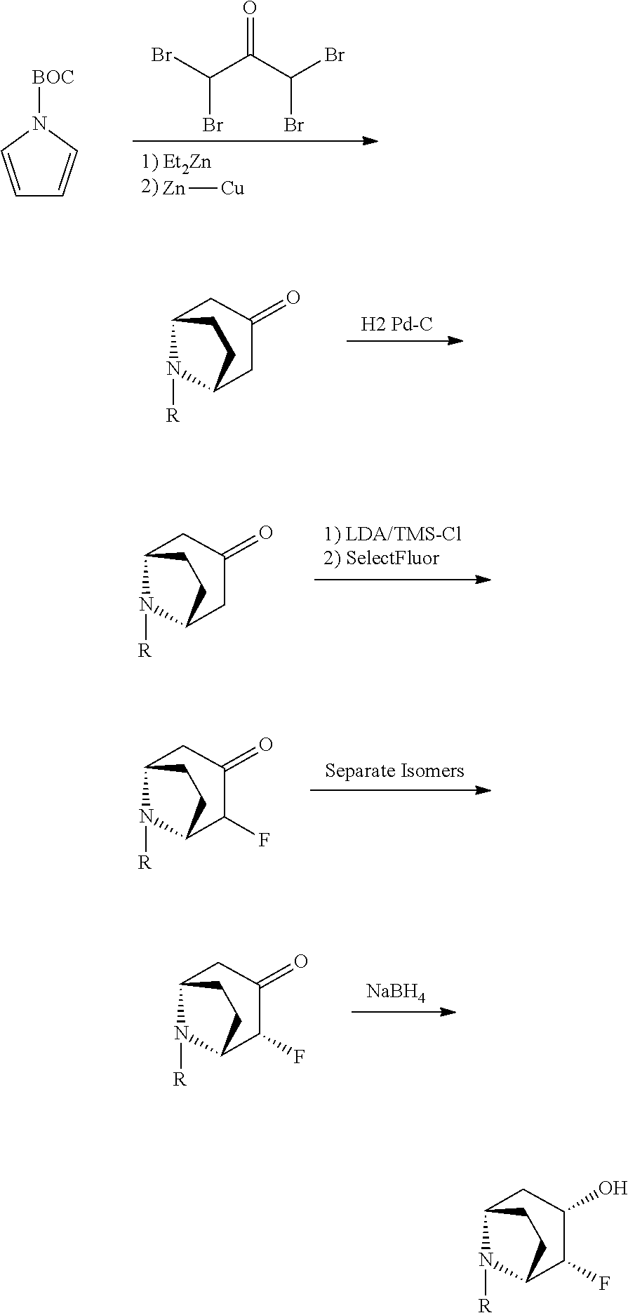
C1=CN([BOC])C=C1.C(C(C(Br)Br)=O)(Br)Br.[Zn][Cu].C12N([R])C(CC1)CC(=O)C2.[H2 Pd-C].C12N([R])C(CC1)CC(=O)C2.C12N([R])C(CC1)CC(=O)C2F.C12N([R])C(CC1)CC(=O)C2F.[NaBH4].C12N([R])C(CC1)CC(O)C2F
